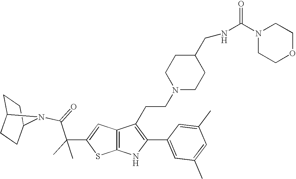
C1C2CCC(C1)N2C(=O)C(C1=CC2=C(S1)NC(C1=CC(C)=CC(C)=C1)=C2CCN1CCC(CNC(N2CCOCC2)=O)CC1)(C)C
